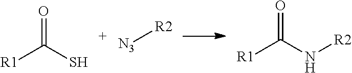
[R1]C(S)=O.[R1]C(N[R2])=O.[N3][R2]
